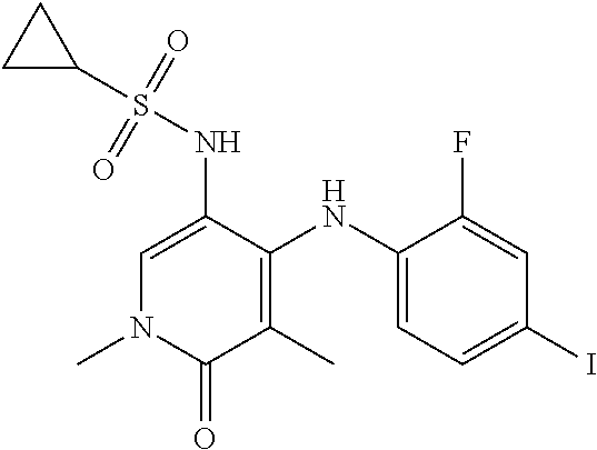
C1(S(NC2=CN(C)C(=O)C(C)=C2NC2=CC=C(I)C=C2F)(=O)=O)CC1
